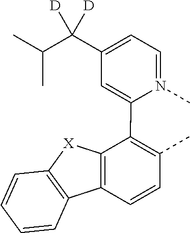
C1=N(C)C(C2=C(C)C=CC3=C2[X]C2=C3C=CC=C2)=CC(C(C(C)C)([D])[D])=C1
